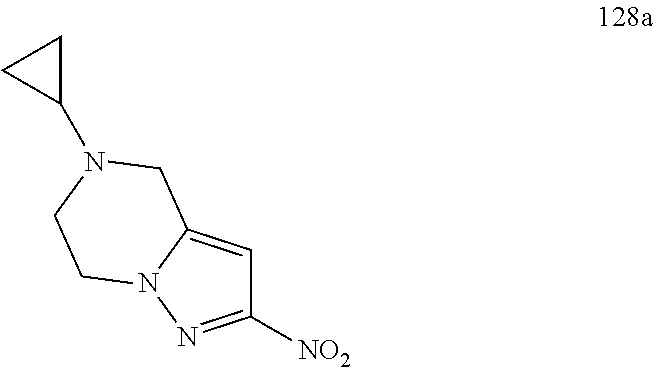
C1([NO2])=NN2C(=C1)CN(C1CC1)CC2
